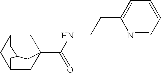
C12CC3(C(NCCC4=CC=CC=N4)=O)CC(C1)CC(C2)C3
